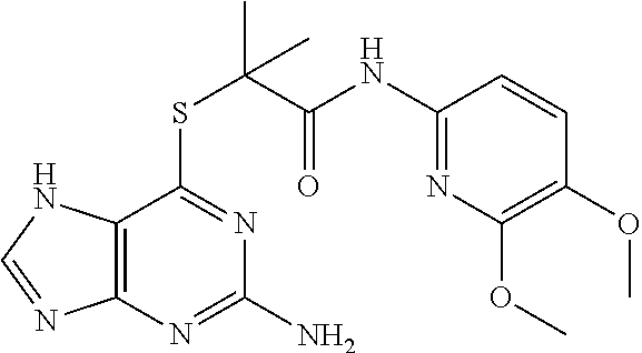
C1(NC(=O)C(SC2=NC(N)=NC3=C2NC=N3)(C)C)=NC(OC)=C(OC)C=C1
